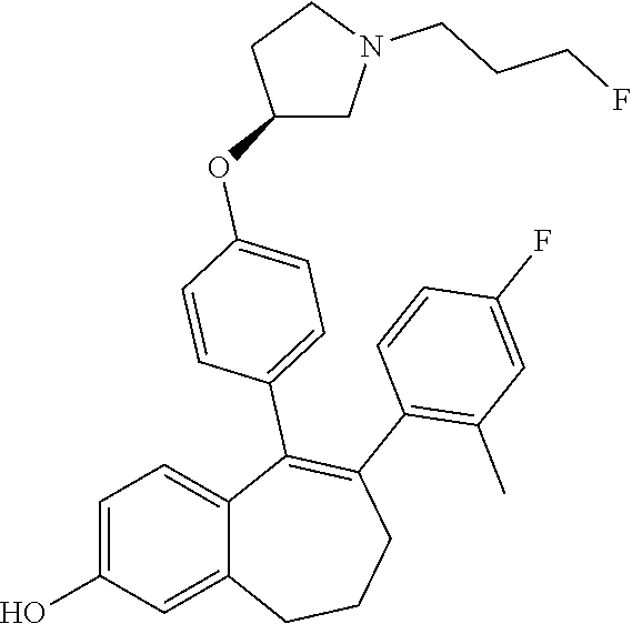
C1=C(O)C=C2C(=C1)C(C1=CC=C(OC3CN(CCCF)CC3)C=C1)=C(C1=C(C)C=C(F)C=C1)CCC2
